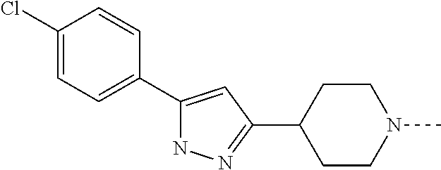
C1(Cl)=CC=C(C2=CC(C3CCN(C)CC3)=NN2)C=C1
